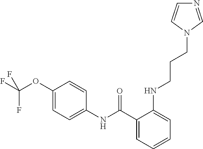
C1(C(NC2=CC=C(OC(F)(F)F)C=C2)=O)=CC=CC=C1NCCCN1C=NC=C1
